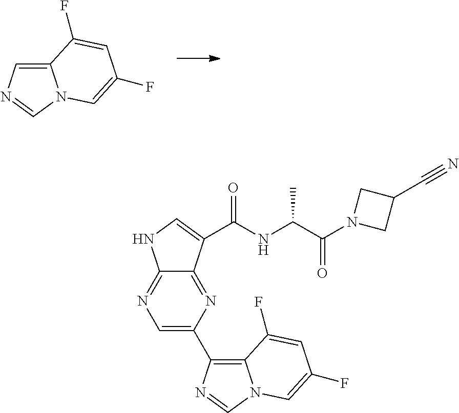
C1=C2N(C=N1)C=C(F)C=C2F.C12=NC(C3=C4N(C=N3)C=C(F)C=C4F)=CN=C1NC=C2C(=O)NC(C(N1CC(C#N)C1)=O)C
